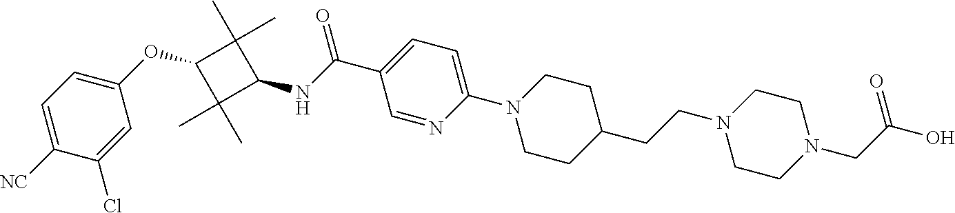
C1=NC(N2CCC(CCN3CCN(CC(O)=O)CC3)CC2)=CC=C1C(=O)NC1C(C)(C)C(OC2=CC=C([NC])C(Cl)=C2)C1(C)C
